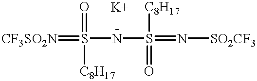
[CF3SO2N]=S(=O)([C8H17])NS([C8H17])(=N[SO2CF3])=O
